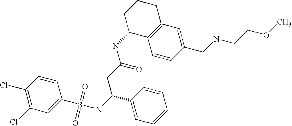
C1=CC(Cl)=C(Cl)C=C1S(NC(C1=CC=CC=C1)CC(NC1C2=C(CCC1)C=C(CNCCOC)C=C2)=O)(=O)=O
